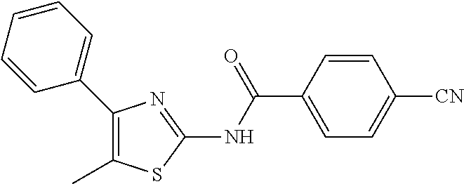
C1=CC(C(NC2=NC(C3=CC=CC=C3)=C(C)S2)=O)=CC=C1[CN]
